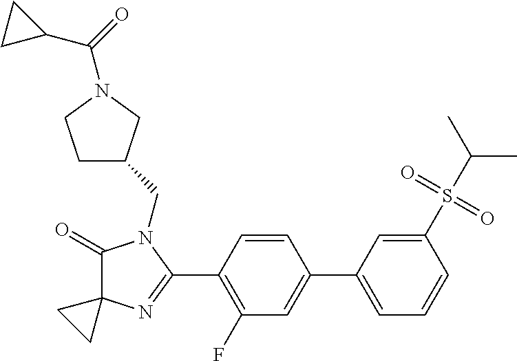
C1(=O)C2(N=C(C3=C(F)C=C(C4=CC=CC(S(C(C)C)(=O)=O)=C4)C=C3)N1CC1CCN(C(=O)C3CC3)C1)CC2
